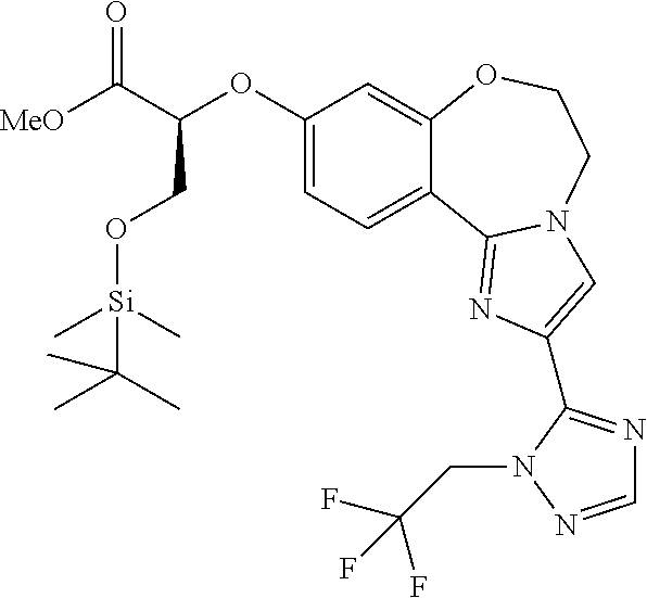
C1(OC(C([MeO])=O)CO[Si](C)(C)C(C)(C)C)=CC=C2C(=C1)OCCN1C2=NC(C2=NC=NN2CC(F)(F)F)=C1
